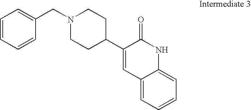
C1=CC=CC(CN2CCC(C3=CC4=CC=CC=C4NC3=O)CC2)=C1
